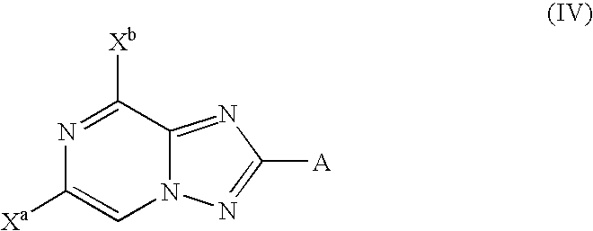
N1=C([Xb])C2=NC([A])=NN2C=C1[Xa]
